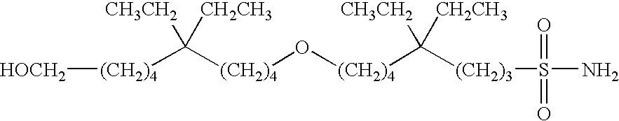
[(CH2)4]([HOCH2])C([(CH2)4]O[(CH2)4]C([CH3CH2])([CH2CH3])[(CH2)3]S(N)(=O)=O)([CH3CH2])[CH2CH3]
